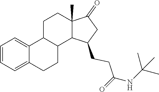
C1=CC=C2C(=C1)C1CCC3(C)C(=O)CC(CCC(=O)NC(C)(C)C)C3C1CC2
